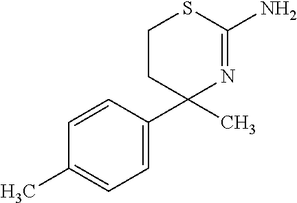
C1CC(C2=CC=C(C)C=C2)(C)N=C(N)S1
